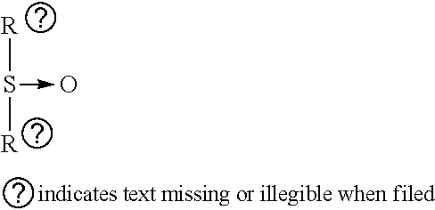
[R]S([R])->O
